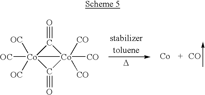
[Co]12([OC])([OC])([OC])C(#O)[Co]1([CO])([CO])([CO])C2#O.[D].[Co].[CO]
